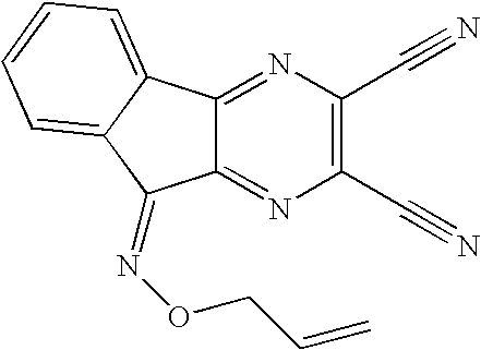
C12=NC(C#N)=C(C#N)N=C1C1=CC=CC=C1C2=NOCC=C
